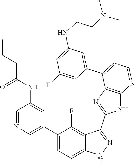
C1=NC=C(C2=CC=C3C(=C2F)C(C2=NC4=C(N2)N=CC=C4C2=CC(NCCN(C)C)=CC(F)=C2)=NN3)C=C1NC(CCC)=O
